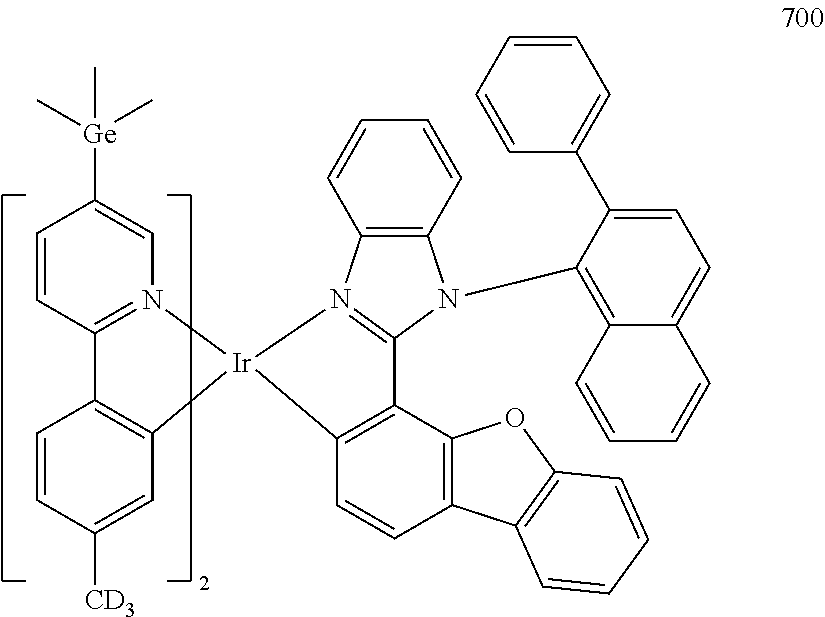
C1=CC2=N(C=C1[Ge](C)(C)C)[Ir]1(C3=C2C=CC([CD3])=C3)N2=C(N(C3=C4C(=CC=C3C3=CC=CC=C3)C=CC=C4)C3=C2C=CC=C3)C2=C1C=CC1=C2OC2=C1C=CC=C2
